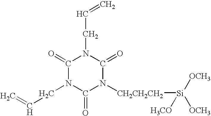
C1(=O)N(CC=C)C(=O)N([CH2CH2CH2][Si]([H3CO])([OCH3])[OCH3])C(=O)N1CC=C
